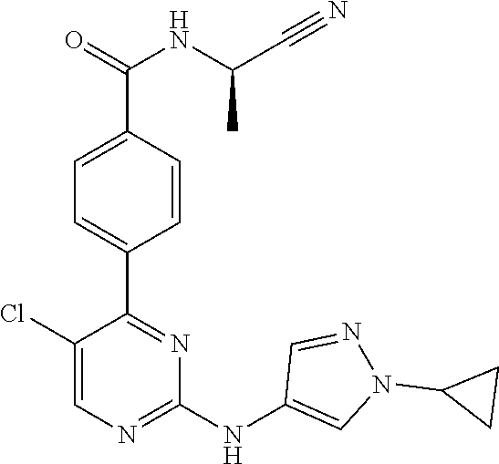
C1(C2=NC(NC3=CN(C4CC4)N=C3)=NC=C2Cl)=CC=C(C(=O)NC(C#N)C)C=C1
